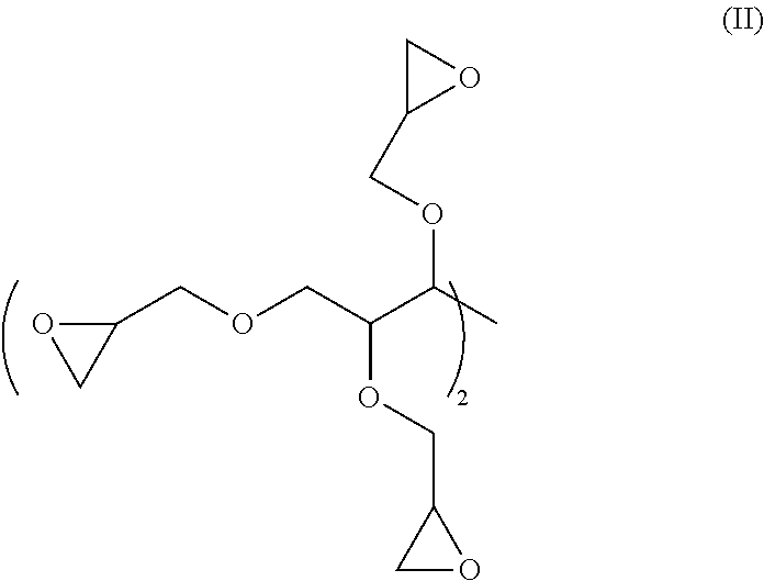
C1(COCC(C(C)OCC2OC2)OCC2CO2)OC1
